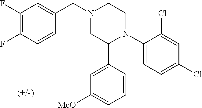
C1(C2N(C3=CC=C(Cl)C=C3Cl)CCN(CC3=CC(F)=C(F)C=C3)C2)=CC([MeO])=CC=C1
